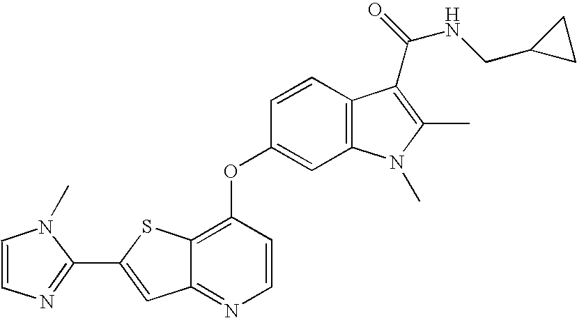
C1=CN(C)C(C2=CC3=NC=CC(OC4=CC5=C(C=C4)C(C(NCC4CC4)=O)=C(C)N5C)=C3S2)=N1
